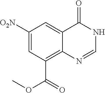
C1([O2N])=CC(C(=O)OC)=C2C(=C1)C(=O)NC=N2
